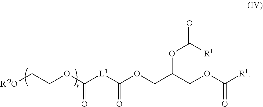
[ROO]CCOC([L1]C(OCC(COC([R1])=O)OC([R1])=O)=O)=O
